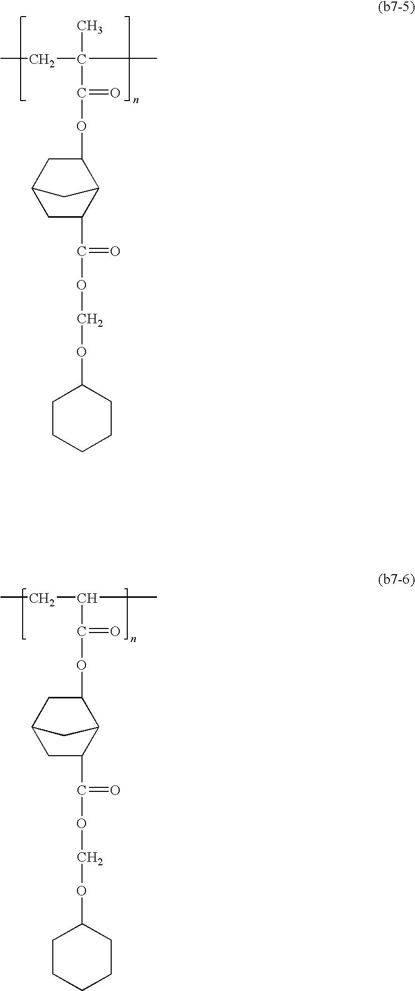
CCC(C)(C)C(=O)OC1CC2CC(C(OCOC3CCCCC3)=O)C1C2.CCC(C)C(=O)OC1CC2CC(C(OCOC3CCCCC3)=O)C1C2
